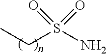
S(N)(CC)(=O)=O
